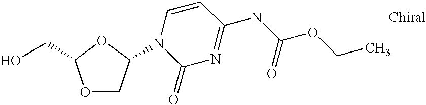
O1CC(N2C(=O)N=C(NC(OCC)=O)C=C2)OC1CO
